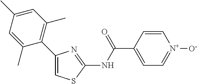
C1(C2=C(C)C=C(C)C=C2C)=CSC(NC(C2=CC=[N+]([O-])C=C2)=O)=N1
